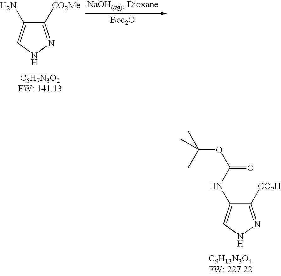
C1([CO2Me])=NNC=C1N.[Boc2O].C1([CO2H])=NNC=C1NC(OC(C)(C)C)=O
